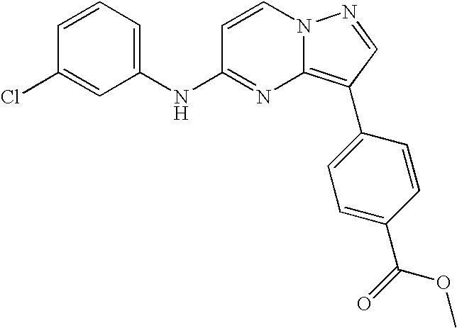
C1=CC=C(NC2=NC3=C(C4=CC=C(C(=O)OC)C=C4)C=NN3C=C2)C=C1Cl
